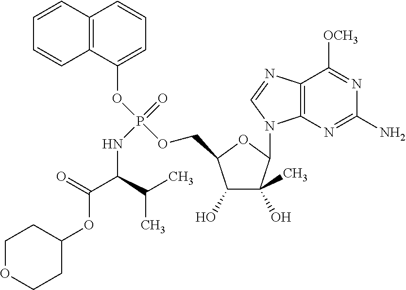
C1=C(OP(OCC2C(O)C(O)(C)C(N3C4=C(C([OCH3])=NC(N)=N4)N=C3)O2)(=O)NC(C(=O)OC2CCOCC2)C(C)C)C2=C(C=C1)C=CC=C2
